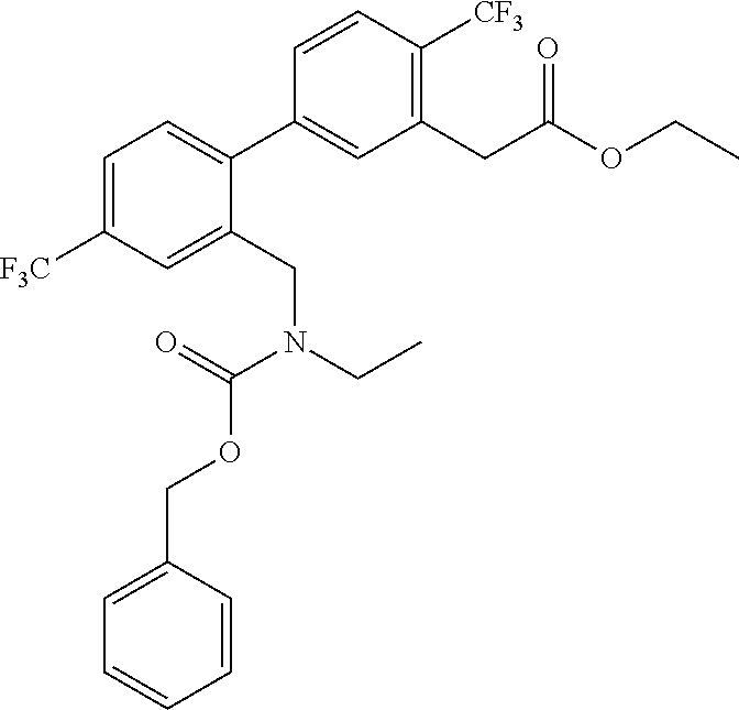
C1(C2=CC(CC(OCC)=O)=C([CF3])C=C2)=CC=C([F3C])C=C1CN(CC)C(OCC1=CC=CC=C1)=O
